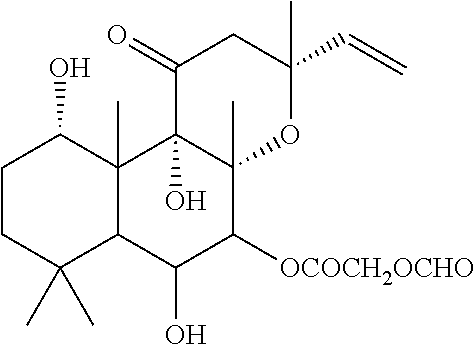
C1CC(C)(C)C2C(C)(C1O)C1(O)C(C)(C([OCOCH2OCHO])C2O)OC(C)(C=C)CC1=O
